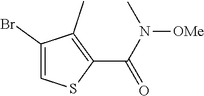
C1(C(=O)N([OMe])C)=C(C)C(Br)=CS1
